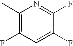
C1(C)=C(F)C=C(F)C(F)=N1
